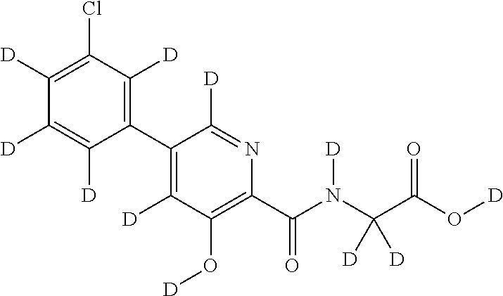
C1(C2=C([D])C(Cl)=C([D])C([D])=C2[D])=C([D])C(O[D])=C(C(N(C(C(O[D])=O)([D])[D])[D])=O)N=C1[D]
